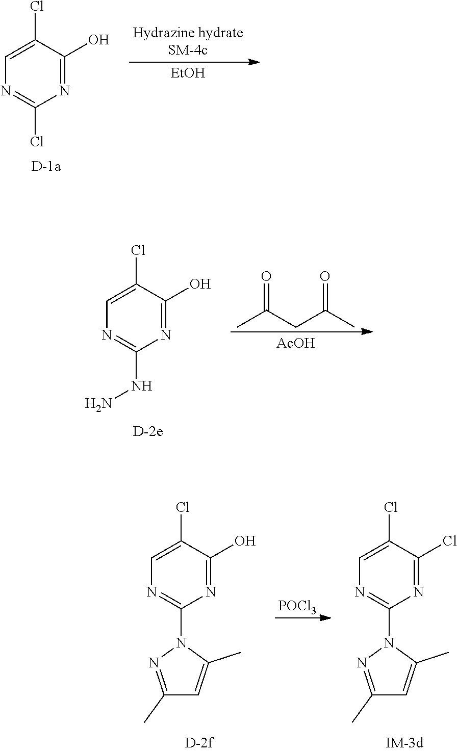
C1=C(Cl)C(O)=NC(Cl)=N1.[EtOH].C1=C(Cl)C(O)=NC(NN)=N1.CC(CC(C)=O)=O.[AcOH].[POCl3].C1=C(Cl)C(O)=NC(N2N=C(C)C=C2C)=N1.C1=C(Cl)C(Cl)=NC(N2N=C(C)C=C2C)=N1
